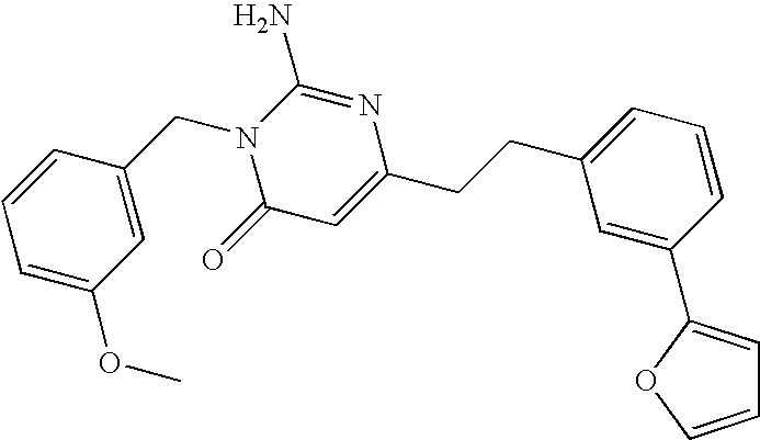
C1=COC(C2=CC(CCC3=CC(=O)N(CC4=CC(OC)=CC=C4)C(N)=N3)=CC=C2)=C1
